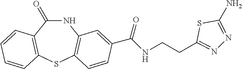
N1C(=O)C2=C(SC3=C1C=C(C(NCCC1=NN=C(N)S1)=O)C=C3)C=CC=C2
